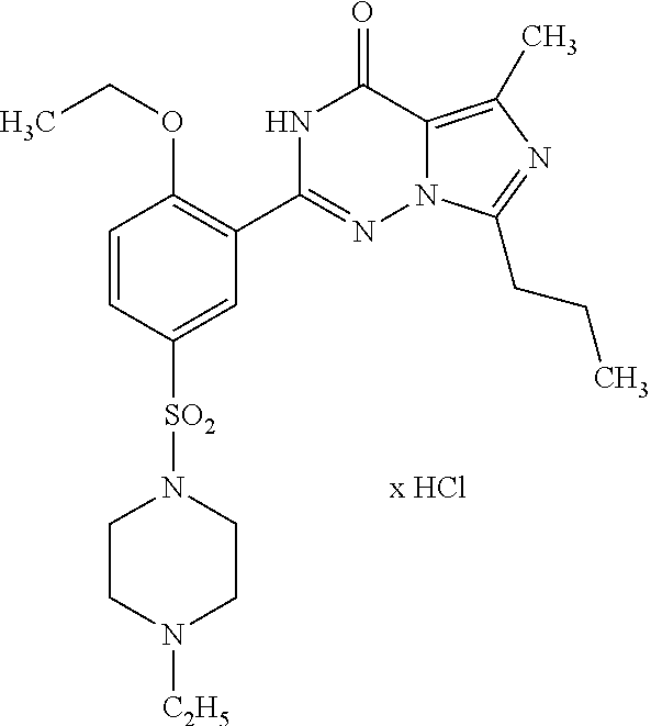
C1=CC([SO2]N2CCN([C2H5])CC2)=CC(C2=NN3C(=C(C)N=C3CCC)C(=O)N2)=C1OCC.[x HCl]
